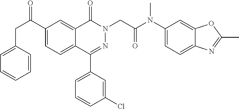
C1(CC(=O)C2=CC=C3C(=C2)C(=O)N(CC(N(C2=CC=C4C(=C2)OC(C)=N4)C)=O)N=C3C2=CC=CC(Cl)=C2)=CC=CC=C1
